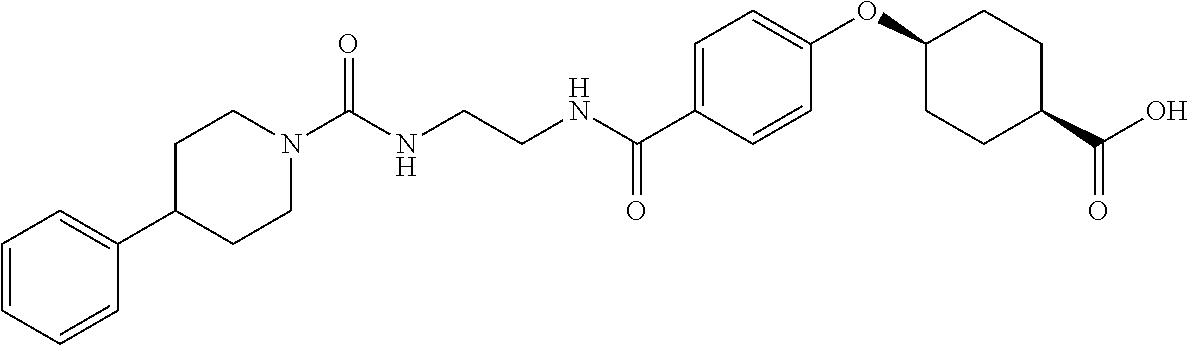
N1(C(NCCNC(C2=CC=C(OC3CCC(C(O)=O)CC3)C=C2)=O)=O)CCC(C2=CC=CC=C2)CC1
